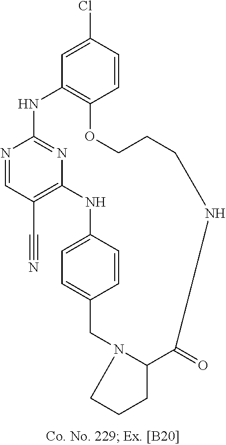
N1=CC(C#N)=C2N=C1NC1=C(C=CC(Cl)=C1)OCCCNC(=O)C1N(CC3=CC=C(N2)C=C3)CCC1
